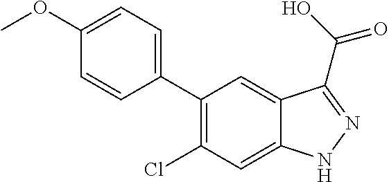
C1(C2=CC=C(OC)C=C2)=C(Cl)C=C2C(=C1)C(C(O)=O)=NN2
